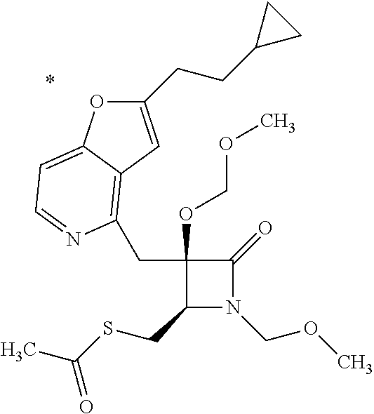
C1(OCOC)(CC2=C3C(=CC=N2)OC(CCC2CC2)=C3)C(CSC(C)=O)N(COC)C1=O
